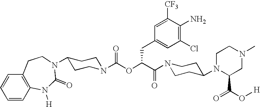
C1(Cl)=C(N)C([CF3])=CC(CC(OC(=O)N2CCC(N3C(=O)N([H])C4=C(C=CC=C4)CC3)CC2)C(=O)N2CCC(N3CCN(C)CC3C(O[H])=O)CC2)=C1
